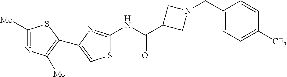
C1([Me])=NC([Me])=C(C2=CSC(NC(C3CN(CC4=CC=C([CF3])C=C4)C3)=O)=N2)S1
